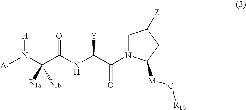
[A1]N(C(C(NC(C(=O)N1CC([Z])CC1[M][G][R10])[Y])=O)([R1a])[R1b])[H]
